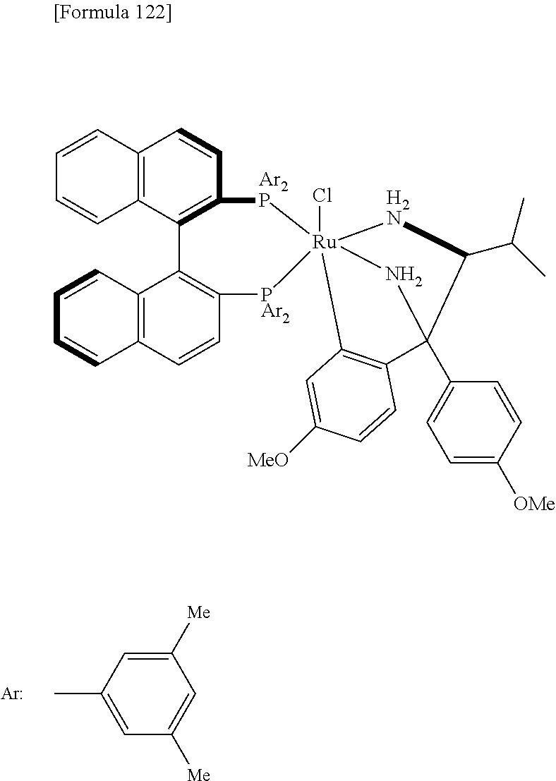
[Ar].C1=C(C)C=C([Me])C=C1[Me].C1=CC2=C(C=C1)C1=C(C=C2)[Ar2P][Ru]23(Cl)([PAr2]C4=C1C1=C(C=C4)C=CC=C1)C1=C(C=CC([MeO])=C1)C(C1=CC=C([OMe])C=C1)(N2)C(C(C)C)[H2N]3
